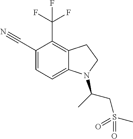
C1(C#N)=CC=C2C(=C1C(F)(F)F)CCN2C(CS(C)(=O)=O)C
